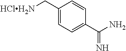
C1(C[HClH2N])=CC=C(C(N)=N)C=C1
